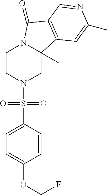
C1CN(S(C2=CC=C(OCF)C=C2)(=O)=O)CC2(C)N1C(=O)C1=C2C=C(C)N=C1
